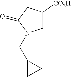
C1C([CO2H])CC(=O)N1CC1CC1
